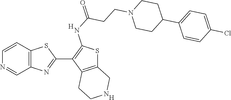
C12=C(C=CN=C1)SC(C1=C(NC(=O)CCN3CCC(C4=CC=C(Cl)C=C4)CC3)SC3=C1CCNC3)=N2.[H].[H]
